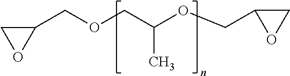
C1OC1COCC(OCC1CO1)C
